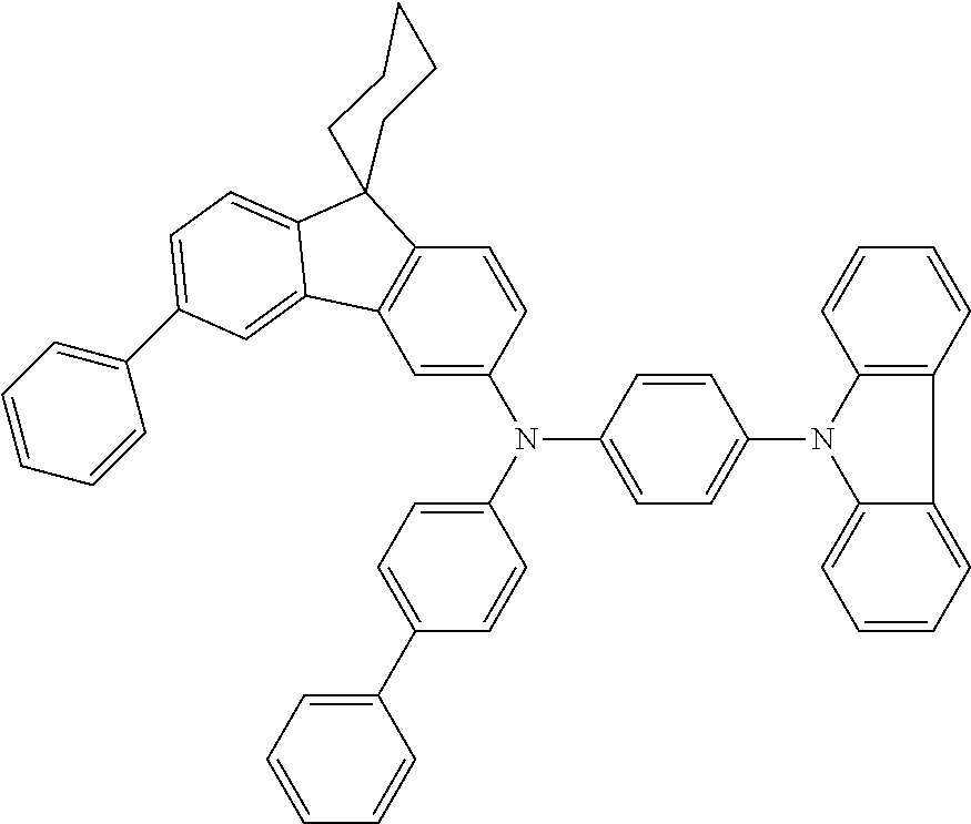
C1=C(N(C2=CC=C(N3C4=CC=CC=C4C4=C3C=CC=C4)C=C2)C2=CC=C(C3=CC=CC=C3)C=C2)C=CC2=C1C1=CC(C3=CC=CC=C3)=CC=C1C21CCCCC1
